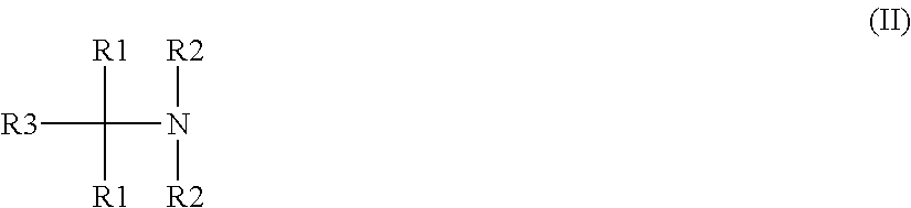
[R3]C(N([R2])[R2])([R1])[R1]
